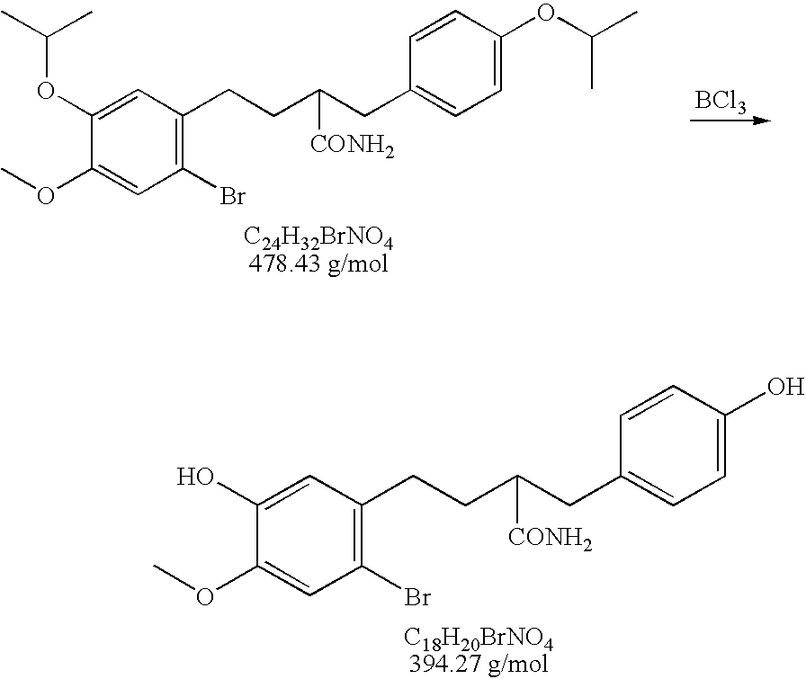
[BCl3].C1(Br)=C(CCC(CC2=CC=C(OC(C)C)C=C2)[CONH2])C=C(OC(C)C)C(OC)=C1.C1(Br)=C(CCC(CC2=CC=C(O)C=C2)[CONH2])C=C(O)C(OC)=C1
